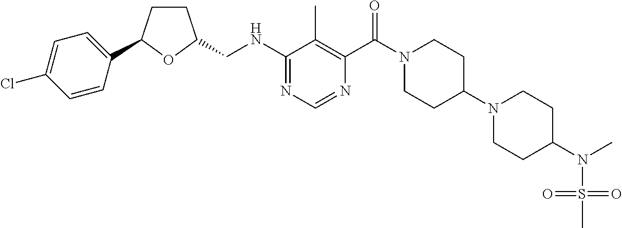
C1(NCC2CCC(C3=CC=C(Cl)C=C3)O2)=NC=NC(C(N2CCC(N3CCC(N(S(=O)(=O)C)C)CC3)CC2)=O)=C1C
